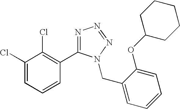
C1(Cl)=CC=CC(C2=NN=NN2CC2=CC=CC=C2OC2CCCCC2)=C1Cl
